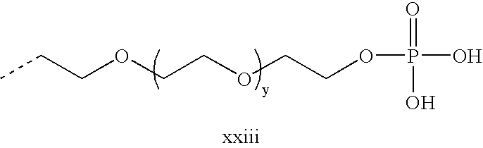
CCCOCCOCCOP(O)(O)=O
